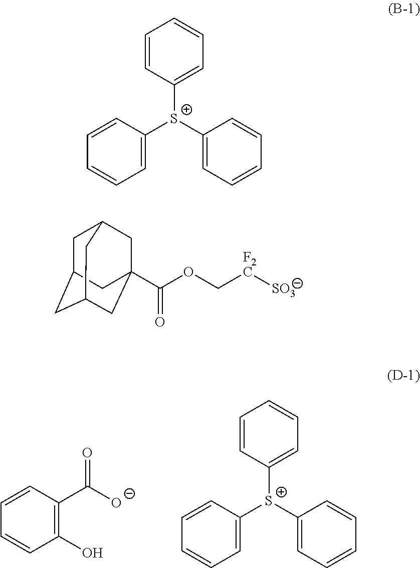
C1=C([S+](C2=CC=CC=C2)C2=CC=CC=C2)C=CC=C1.C1C2CC3CC(C(OC[F2C][SO3])=O)(CC1C3)C2.C1=C([S+](C2=CC=CC=C2)C2=CC=CC=C2)C=CC=C1.C1(O)=C(C([O-])=O)C=CC=C1
